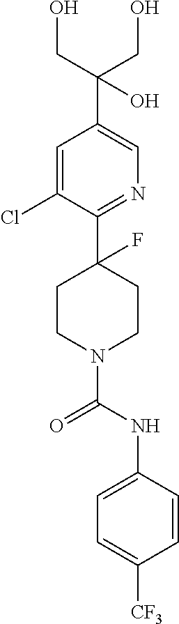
C1=C(Cl)C(C2(F)CCN(C(NC3=CC=C([CF3])C=C3)=O)CC2)=NC=C1C(CO)(CO)O
